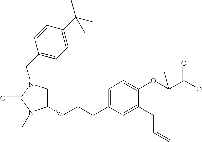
C1(CCCC2=CC=C(OC(C(O)=O)(C)C)C(CC=C)=C2)CN(CC2=CC=C(C(C)(C)C)C=C2)C(=O)N1C
